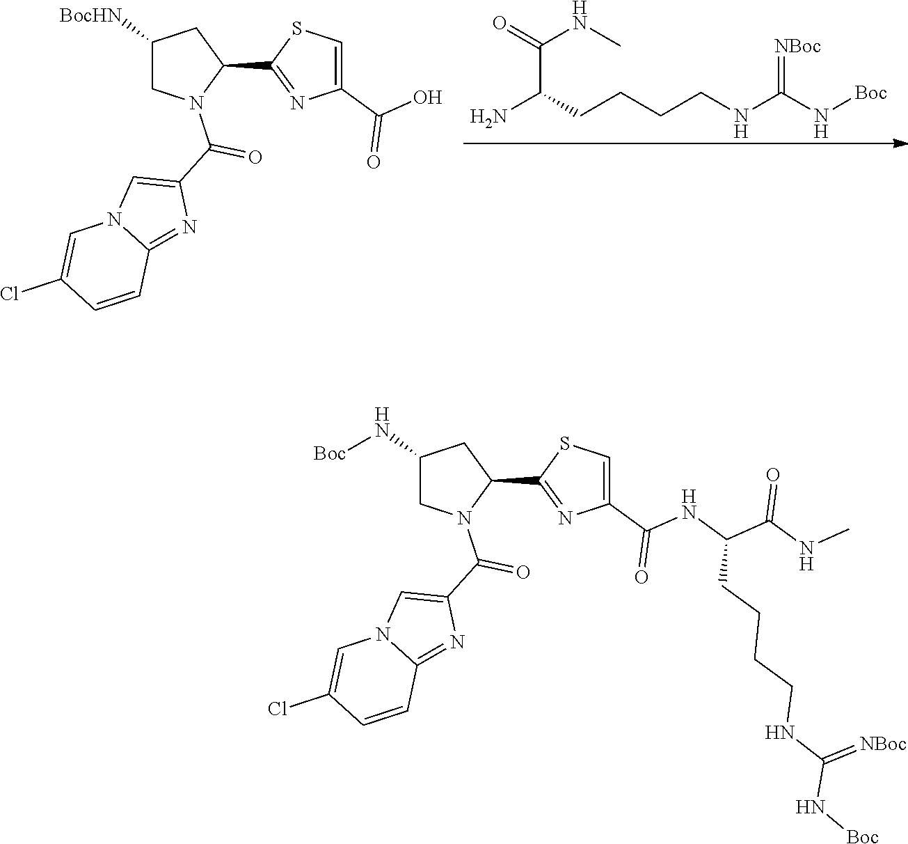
C1([BocHN])CN(C(C2=CN3C(=N2)C=CC(Cl)=C3)=O)C(C2=NC(C(O)=O)=CS2)C1.NC(CCCCNC(N[Boc])=[NBoc])C(=O)NC.C1(N[Boc])CN(C(C2=CN3C(=N2)C=CC(Cl)=C3)=O)C(C2=NC(C(NC(C(NC)=O)CCCCNC(N[Boc])=[NBoc])=O)=CS2)C1
